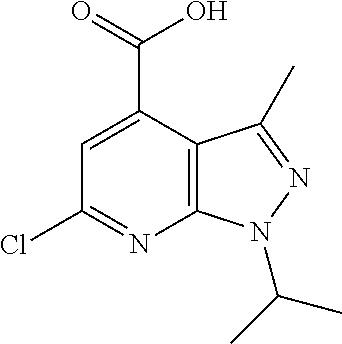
C1=C(C(=O)O)C2=C(N=C1Cl)N(C(C)C)N=C2C
